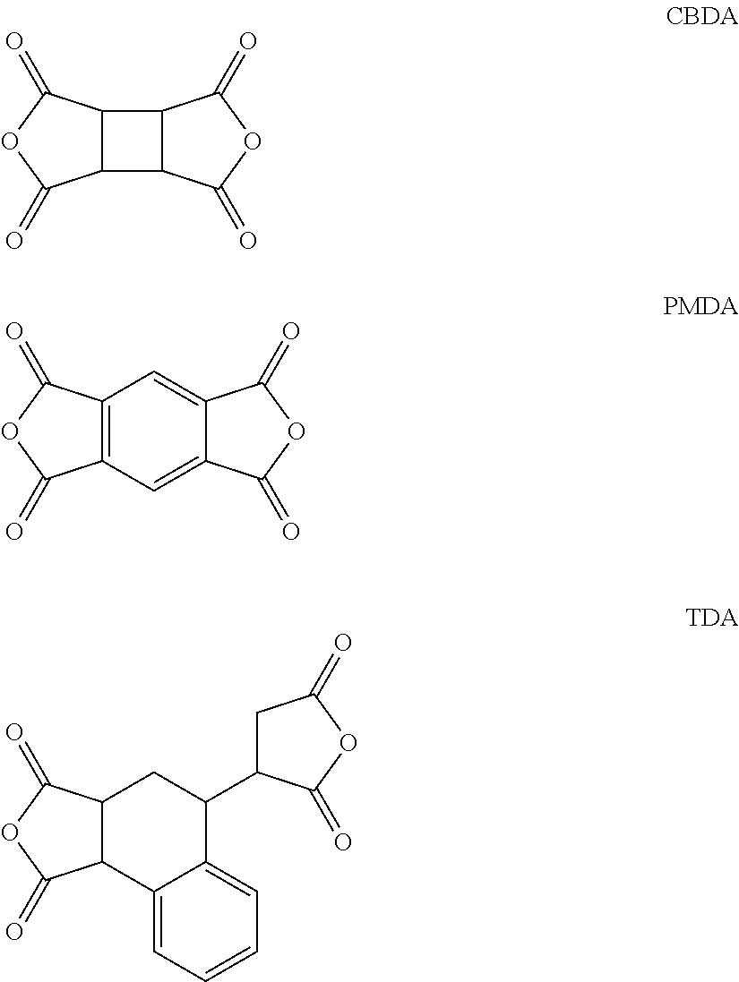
C12C(C3C1C(=O)OC3=O)C(=O)OC2=O.C12=C(C=C3C(=C1)C(=O)OC3=O)C(=O)OC2=O.C12C(C3=CC=CC=C3C(C3CC(=O)OC3=O)C1)C(=O)OC2=O
